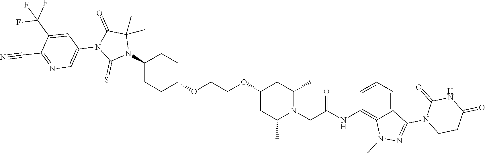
C1(N2C(C)(C)C(=O)N(C3=CN=C(C#N)C(C(F)(F)F)=C3)C2=S)CCC(OCCOC2CC(C)N(CC(NC3=C4C(=CC=C3)C(N3C(=O)NC(=O)CC3)=NN4C)=O)C(C)C2)CC1
